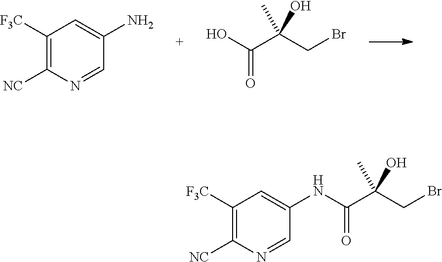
C1([F3C])=C([NC])N=CC(N)=C1.O=C(O)C(O)(CBr)C.C1([F3C])=C([NC])N=CC(NC(=O)C(O)(CBr)C)=C1
